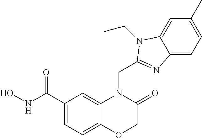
C1(C(NO)=O)=CC=C2C(=C1)N(CC1=NC3=CC=C(C)C=C3N1CC)C(=O)CO2
